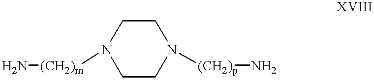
C1CN([(CH2)p]N)CCN1[(CH2)m]N
